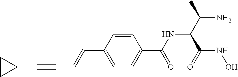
C(C1=CC=C(C(NC(C(N)C)C(NO)=O)=O)C=C1)=CC#CC1CC1
